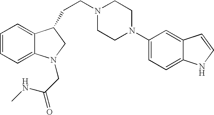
C1=CC=C2C(=C1)C(CCN1CCN(C3=CC=C4C(=C3)C=CN4)CC1)CN2CC(=O)NC
